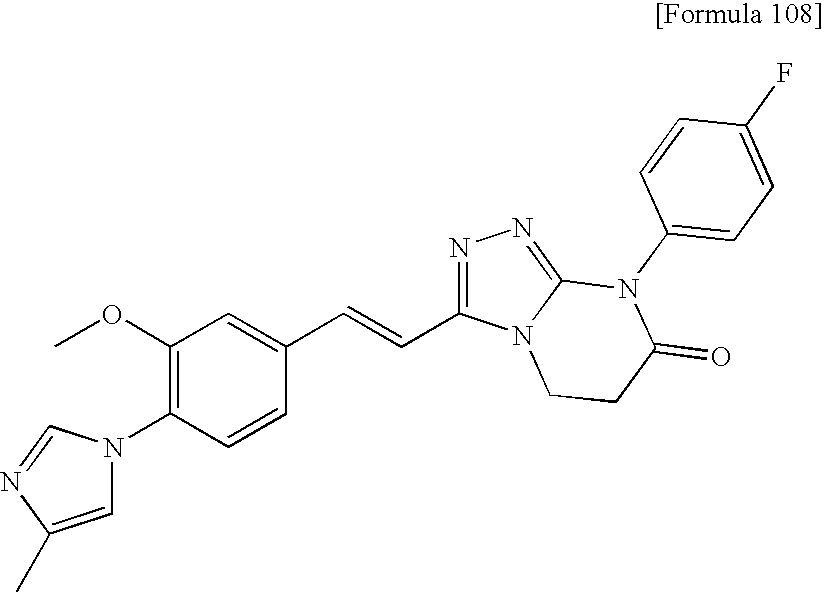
C1=C(C)N=CN1C1=C(OC)C=C(C=CC2=NN=C3N2CCC(=O)N3C2=CC=C(F)C=C2)C=C1
